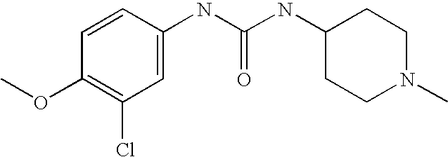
C1=C(NC(NC2CCN(C)CC2)=O)C=CC(OC)=C1Cl
